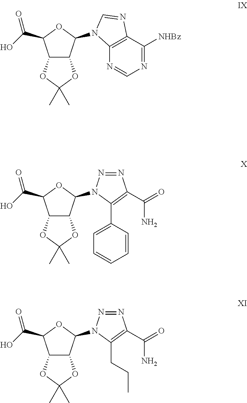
C12C(C(N3C4=C(C([NHBz])=NC=N4)N=C3)OC1C(=O)O)OC(C)(C)O2.C12C(C(N3N=NC(C(=O)N)=C3CCC)OC1C(=O)O)OC(C)(C)O2.C12C(C(N3N=NC(C(=O)N)=C3C3=CC=CC=C3)OC1C(=O)O)OC(C)(C)O2
